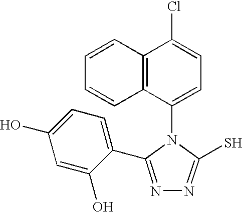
C12=C(C(N3C(S)=NN=C3C3=CC=C(O)C=C3O)=CC=C1Cl)C=CC=C2
